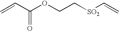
C=CC(OCC[SO2]C=C)=O
